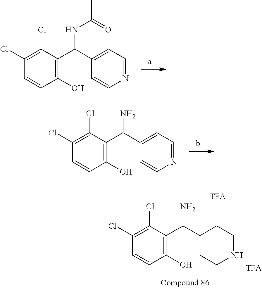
C1(O)=C(C(C2=CC=NC=C2)NC(C)=O)C(Cl)=C(Cl)C=C1.C1(O)=C(C(C2=CC=NC=C2)N)C(Cl)=C(Cl)C=C1.C1(O)=C(C(C2CCNCC2)N)C(Cl)=C(Cl)C=C1
